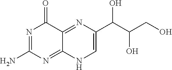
N1=C(N)N=C2C(=NC(C(C(O)CO)O)=CN2)C1=O
